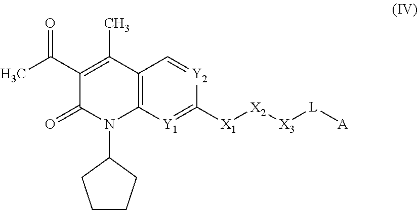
C1(C(C)=O)=C(C)C2=C(N(C3CCCC3)C1=O)[Y1]=C([X1][X2][X3][L][A])[Y2]=C2
